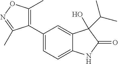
C1(C2=CC=C3C(=C2)C(C(C)C)(O)C(=O)N3)=C(C)ON=C1C
